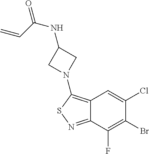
BrC1=C(F)C2=NSC(N3CC(NC(C=C)=O)C3)=C2C=C1Cl
